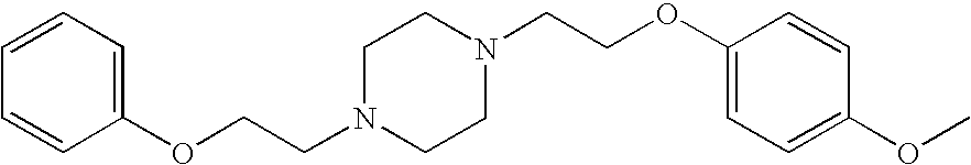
C1=CC=C(OCCN2CCN(CCOC3=CC=C(OC)C=C3)CC2)C=C1
